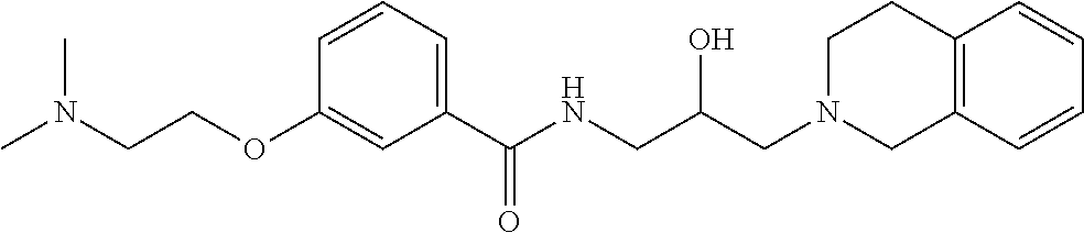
C1(OCCN(C)C)=CC(C(NCC(CN2CCC3=C(C2)C=CC=C3)O)=O)=CC=C1
